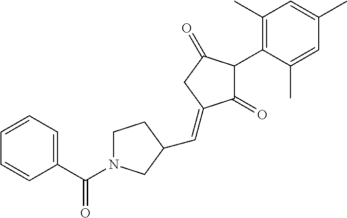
C1(=O)C(C2=C(C)C=C(C)C=C2C)C(=O)CC1=CC1CN(C(C2=CC=CC=C2)=O)CC1
